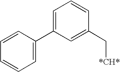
C1=C(C2=CC=CC(C[*CH*])=C2)C=CC=C1
